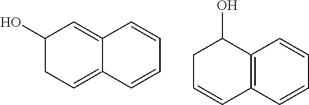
C1(O)CC=C2C(=C1)C=CC=C2.C1C=CC2=C(C1O)C=CC=C2
